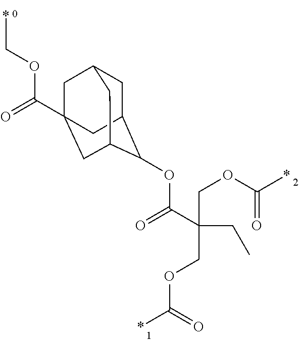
*COC(=O)C12CC3CC(C(OC(C(CC)(COC(*)=O)COC(*)=O)=O)C(C1)C3)C2
